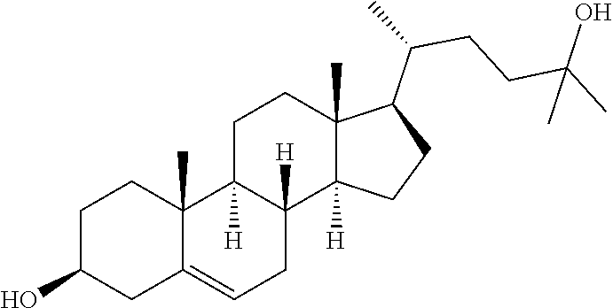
C1C2=CCC3([H])C([H])(C2(C)CCC1O)CCC1(C)C(C(CCC(C)(O)C)C)CCC13[H]
